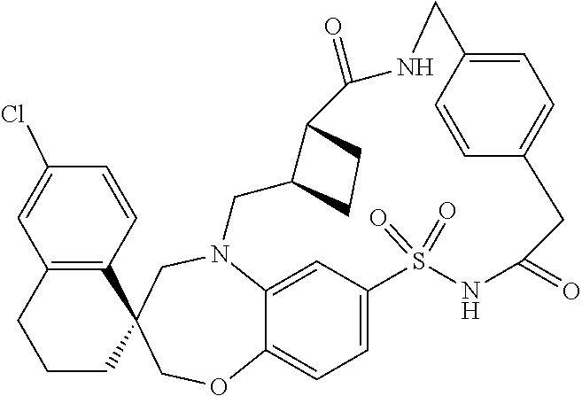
N12C3=CC(=CC=C3OCC3(C4=C(C=C(Cl)C=C4)CCC3)C1)S(=O)(=O)NC(=O)CC1=CC=C(CNC(=O)C3C(C2)CC3)C=C1
